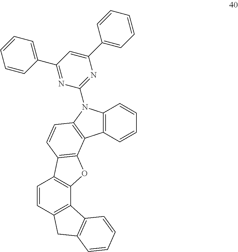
C12=C(C=CC=C1)N(C1=NC(C3=CC=CC=C3)=CC(C3=CC=CC=C3)=N1)C1=C2C2=C(C=C1)C1=C(O2)C2=C(C=C1)CC1=C2C=CC=C1
